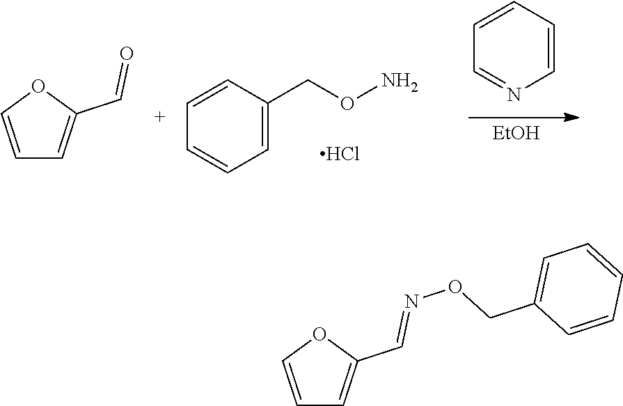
C1=COC(C=O)=C1.C1=CC(CON)=CC=C1.Cl.C1=CC=CN=C1.[EtOH].C1=COC(C=NOCC2=CC=CC=C2)=C1
